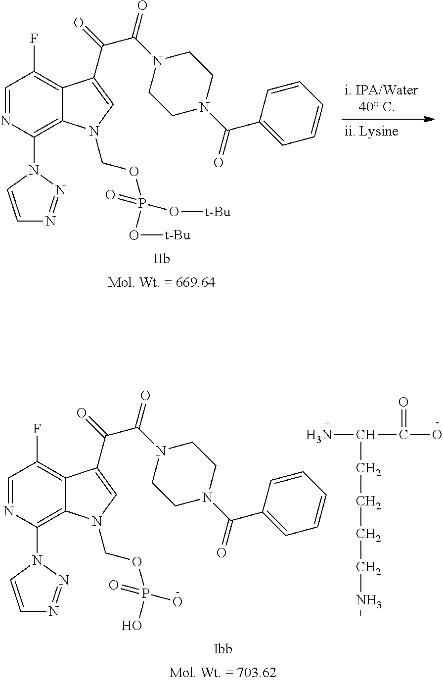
C1=NC(N2C=CN=N2)=C2C(=C1F)C(C(=O)C(N1CCN(C(C3=CC=CC=C3)=O)CC1)=O)=CN2COP(O[t-Bu])(O[t-Bu])=O.C1=NC(N2N=NC=C2)=C2C(=C1F)C(C(=O)C(N1CCN(C(C3=CC=CC=C3)=O)CC1)=O)=CN2COP(O)(O)=O.NC(C(O)=O)CCCCN
